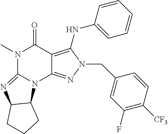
C12=C(NC3=CC=CC=C3)N(CC3=CC(F)=C([CF3])C=C3)N=C1N1C(=NC3C1CCC3)N(C)C2=O
